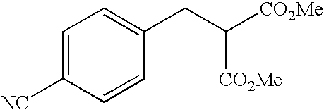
C1=C([NC])C=CC(CC([CO2Me])[CO2Me])=C1
